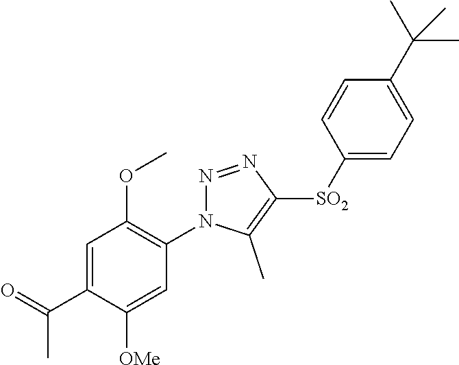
C1=C(C(=O)C)C([OMe])=CC(N2N=NC([SO2]C3=CC=C(C(C)(C)C)C=C3)=C2C)=C1OC
